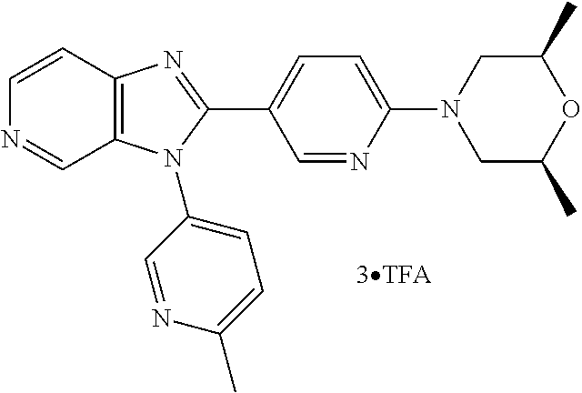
C1=CC2=C(C=N1)N(C1=CC=C(C)N=C1)C(C1=CC=C(N3CC(C)OC(C)C3)N=C1)=N2
